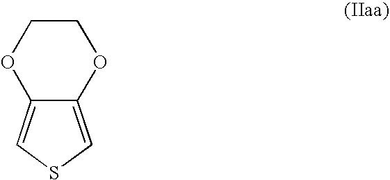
O1C2=CSC=C2OCC1
